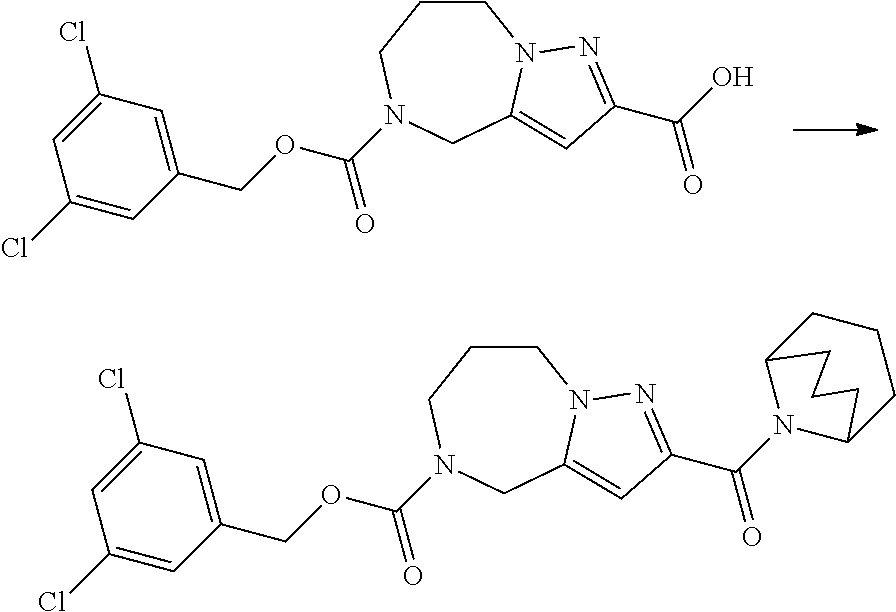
C1CCN(C(OCC2=CC(Cl)=CC(Cl)=C2)=O)CC2=CC(C(O)=O)=NN12.C1CCN(C(OCC2=CC(Cl)=CC(Cl)=C2)=O)CC2=CC(C(N3C4CCCC3CCC4)=O)=NN12
